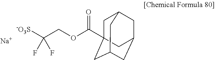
C1C2(C(OCC([-O3S])(F)F)=O)CC3CC(CC1C3)C2.[Na]
